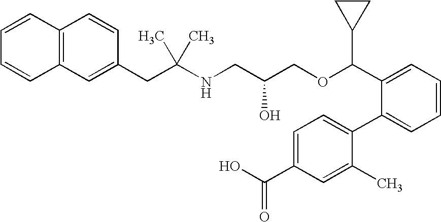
C12=C(C=CC(CC(NCC(COC(C3=CC=CC=C3C3=CC=C(C(O)=O)C=C3C)C3CC3)O)(C)C)=C1)C=CC=C2
